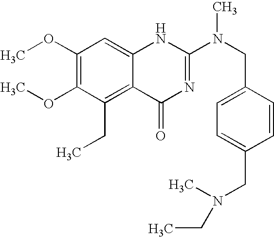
C1(OC)=C(OC)C(CC)=C2C(=C1)NC(N(CC1=CC=C(CN(CC)C)C=C1)C)=NC2=O
